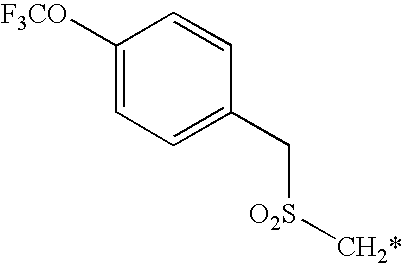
C1([F3CO])=CC=C(C[O2S][CH2*])C=C1
